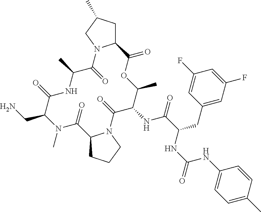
N1(C)C(CN)C(=O)NC(C)C(=O)N2C(CC(C)C2)C(=O)OC(C)C(NC(C(NC(NC2=CC=C(C)C=C2)=O)CC2=CC(F)=CC(F)=C2)=O)C(=O)N2C(C1=O)CCC2
